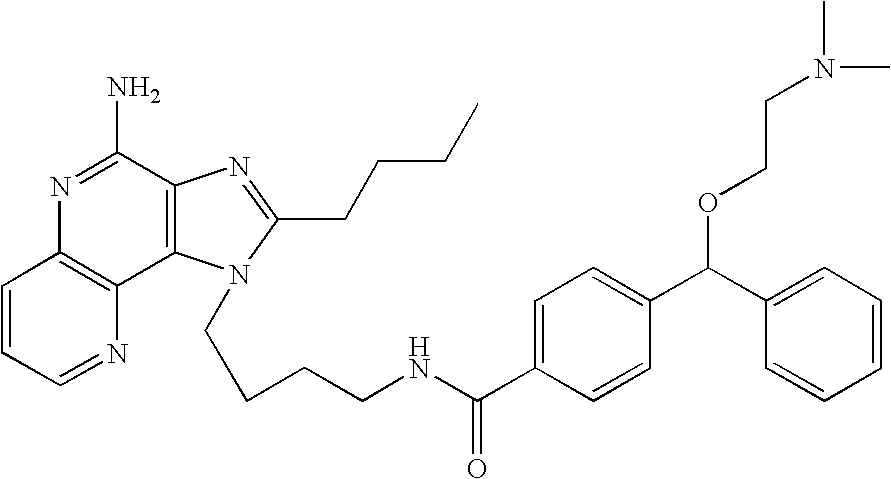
C12=C(N=CC=C1)C1=C(C(N)=N2)N=C(CCCC)N1CCCCNC(C1=CC=C(C(C2=CC=CC=C2)OCCN(C)C)C=C1)=O
